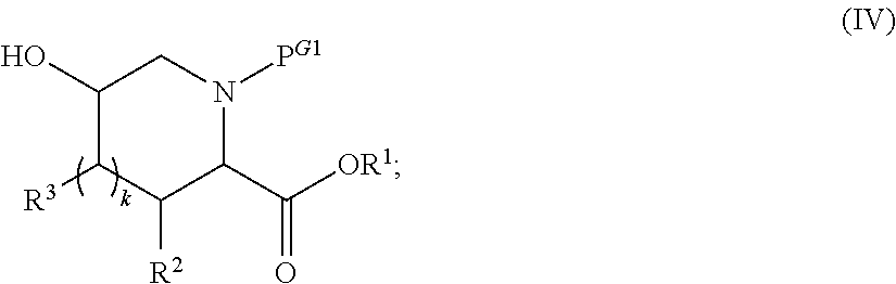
C1(O)C([R3])C([R2])C(C([OR1])=O)N([PG1])C1
